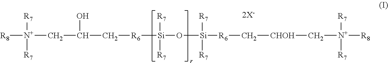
[R8][N+]([R7])([R7])CC(O)C[R6][Si]([R7])([R7])O[Si]([R7])([R7])[R6]C[CHOH]C[N+]([R7])([R7])[R8].[2X-]
